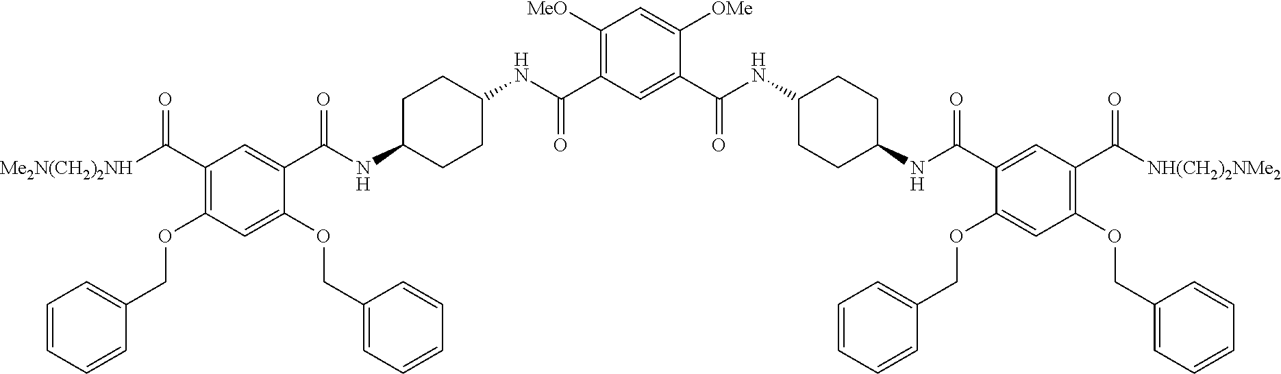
C1(C(NC2CCC(NC(C3=CC(C([NH(CH2)2NMe2])=O)=C(OCC4=CC=CC=C4)C=C3OCC3=CC=CC=C3)=O)CC2)=O)=CC(C(NC2CCC(NC(C3=CC(C([Me2N(CH2)2NH])=O)=C(OCC4=CC=CC=C4)C=C3OCC3=CC=CC=C3)=O)CC2)=O)=C([MeO])C=C1[OMe]
